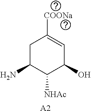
C1C(N)C([NHAc])C(O)C=C1[COONa].[A2]
